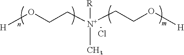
[H]OCC[N+](CCO[H])([R])C.Cl
